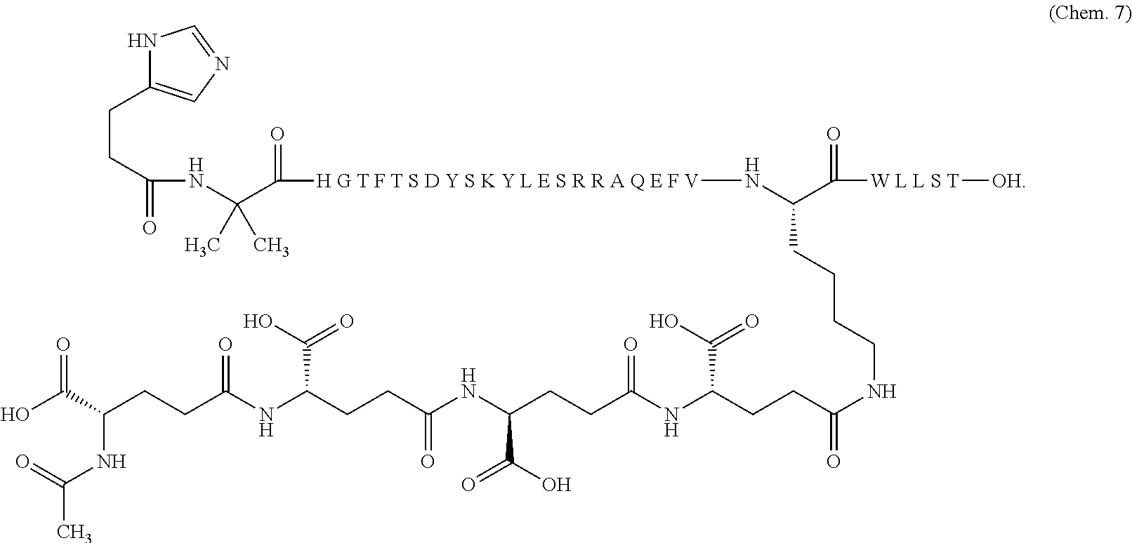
N1C(CCC(=O)NC(C([H G T F T S D Y S K Y L E S R R A Q E F V]NC(C([W L L S T][OH])=O)CCCCNC(=O)CCC(NC(CCC(NC(CCC(NC(CCC(C(O)=O)NC(C)=O)=O)C(O)=O)=O)C(O)=O)=O)C(O)=O)=O)(C)C)=CN=C1
